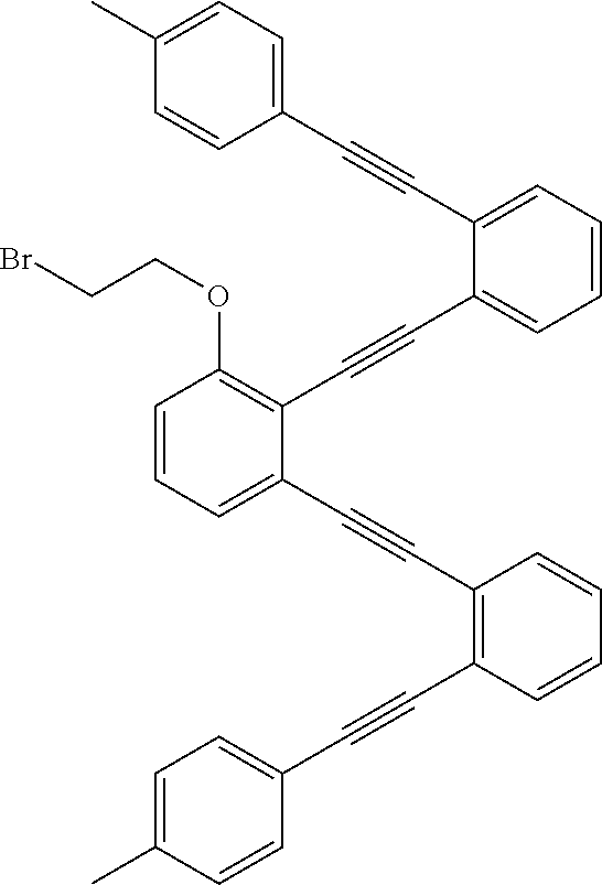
C1=CC=C(C#CC2=C(C#CC3=CC=C(C)C=C3)C=CC=C2)C(C#CC2=CC=CC=C2C#CC2=CC=C(C)C=C2)=C1OCCBr
